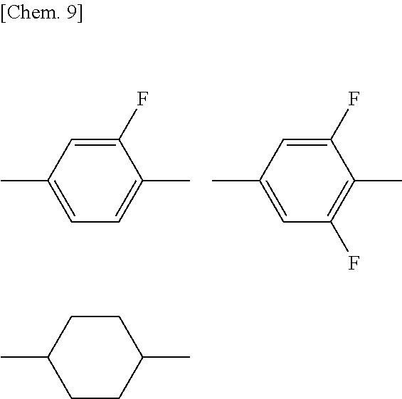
C1(F)=CC(C)=CC=C1C.C1(F)=CC(C)=CC(F)=C1C.C1CC(C)CCC1C
